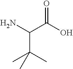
C(C(C)(C)C)(C(=O)O)N
